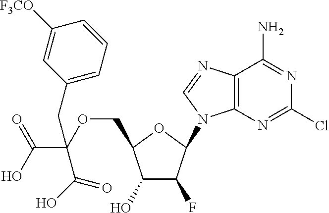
C1(O)C(F)C(N2C3=C(N=C2)C(N)=NC(Cl)=N3)OC1COC(C(O)=O)(C(O)=O)CC1=CC=CC([F3CO])=C1
